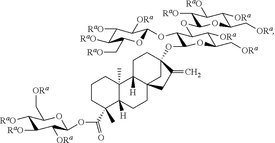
C12(C)C([H])(CCC34C1([H])CCC(OC1C(OC5OC(C[RaO])C([RaO])C([RaO])C5[ORa])C(OC5C([RaO])C([RaO])C([ORa])C(C[ORa])O5)C([ORa])C(C[ORa])O1)(C3)C(=C)C4)C(C(OC1OC(C[ORa])C([RaO])C([RaO])C1[ORa])=O)(C)CCC2
